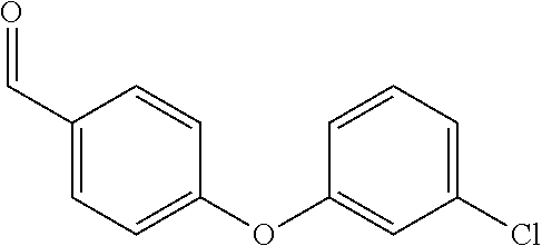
C1(C=O)=CC=C(OC2=CC(Cl)=CC=C2)C=C1
